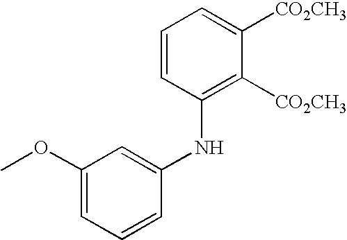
C1(OC)=CC=CC(NC2=C([CO2CH3])C([CO2CH3])=CC=C2)=C1
